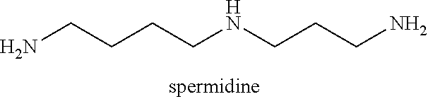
NCCCCNCCCN
